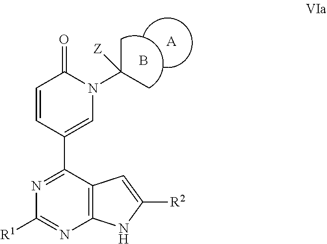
N1=C(C2=CN(C([Z])(C)C)C(=O)C=C2)C2=C(N=C1[R1])NC([R2])=C2.B.[A]
